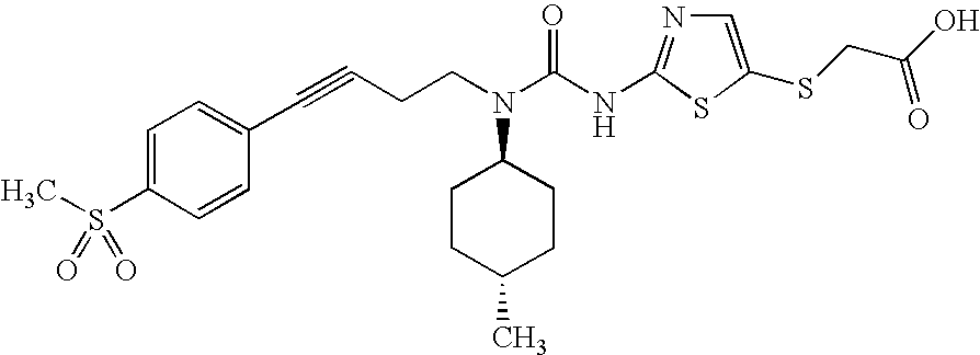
C(CN(C1CCC(C)CC1)C(NC1=NC=C(SCC(O)=O)S1)=O)C#CC1=CC=C(S(C)(=O)=O)C=C1
